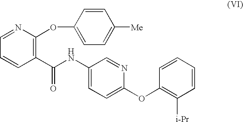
C1(C(NC2=CC=C(OC3=C([i-Pr])C=CC=C3)N=C2)=O)=C(OC2=CC=C([Me])C=C2)N=CC=C1
